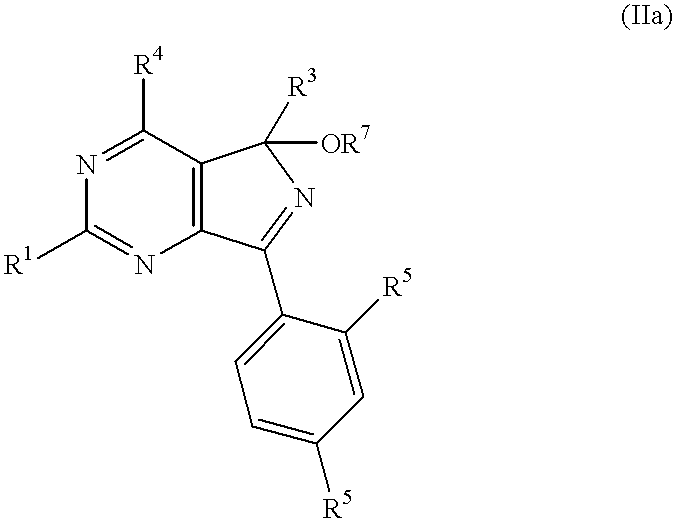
C1([R4])=NC([R1])=NC2=C1C([OR7])([R3])N=C2C1=CC=C([R5])C=C1[R5]
